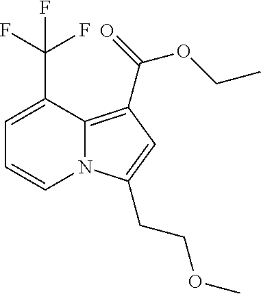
C1=C(C(F)(F)F)C2=C(C(OCC)=O)C=C(CCOC)N2C=C1
